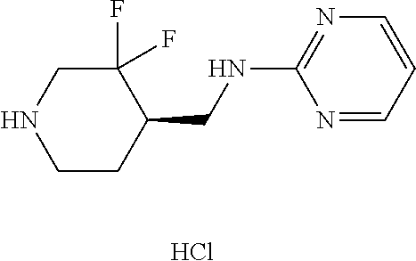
C1(F)(F)CNCCC1CNC1=NC=CC=N1.Cl
